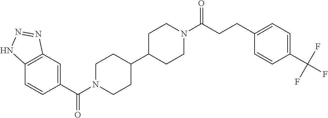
C12=C(C=C(C(=O)N3CCC(C4CCN(C(CCC5=CC=C(C(F)(F)F)C=C5)=O)CC4)CC3)C=C1)N=NN2
